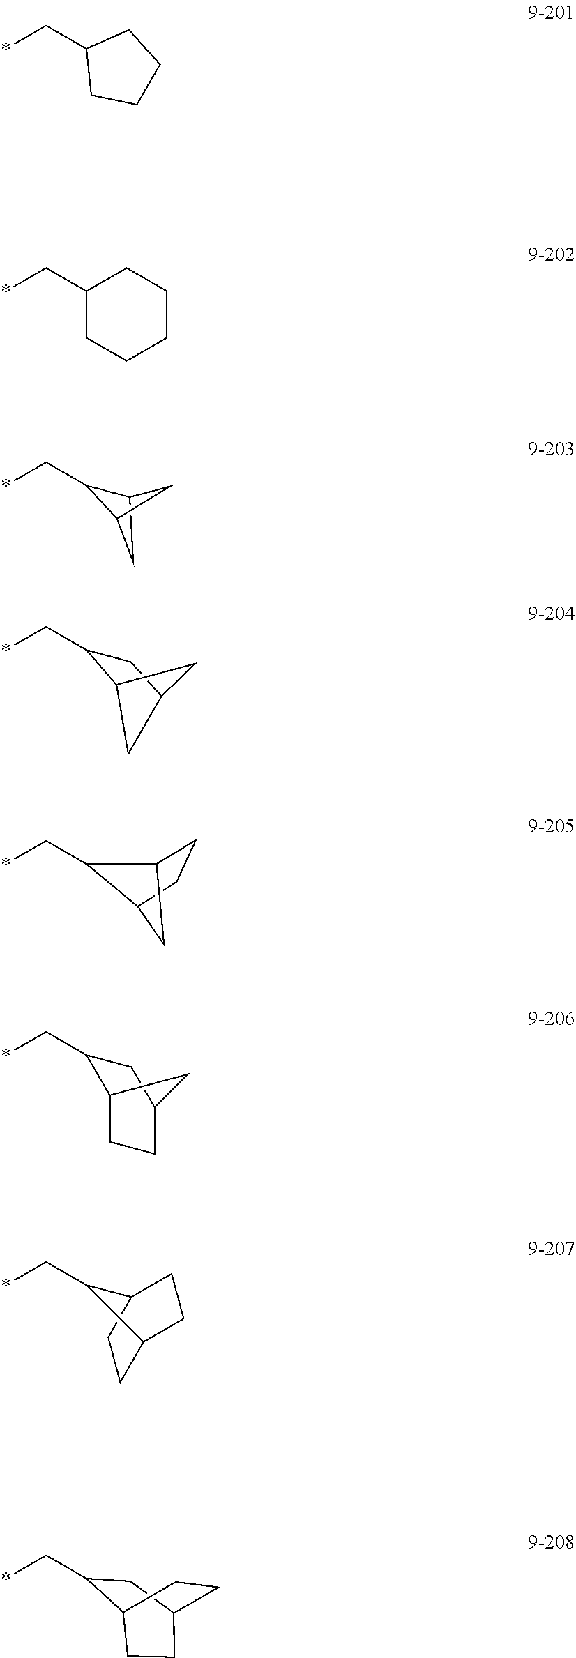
*CC1C2CC1C2.*CC1CCCC1.*CC1CCCCC1.C12CC(CC1C*)C2.*CC1C2CCC(C1)C2.*CC1C2CCC1CC2.*CC1CC2CCC1CC2.*CC1C2CC1CC2
